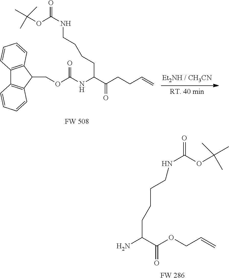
C12=C(C(COC(NC(C(CCC=C)=O)CCCCNC(=O)OC(C)(C)C)=O)C3=C1C=CC=C3)C=CC=C2.NC(C(OCC=C)=O)CCCCNC(OC(C)(C)C)=O
